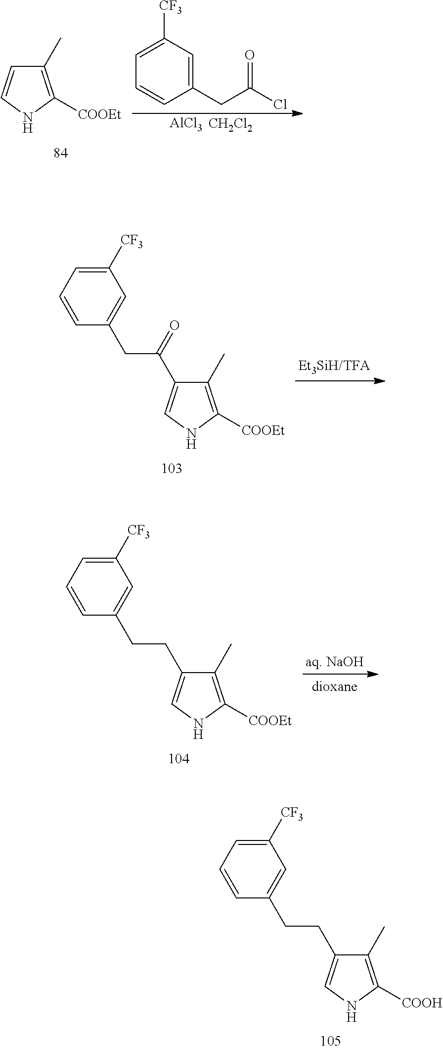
C1(C)=C([COOEt])NC=C1.[AlCl3].[CH2Cl2].C1=C([CF3])C=C(CC(Cl)=O)C=C1.C1([CF3])=CC=CC(CCC2=CNC([COOH])=C2C)=C1.C1([CF3])=CC=CC(CC(=O)C2=CNC([COOEt])=C2C)=C1.C1([CF3])=CC=CC(CCC2=CNC([COOEt])=C2C)=C1
